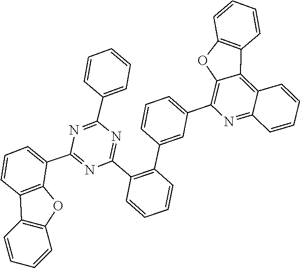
C1=CC=CC2=C1OC1=C(C3=CC=CC(C4=C(C5=NC(C6=CC=CC=C6)=NC(C6=CC=CC7=C6OC6=C7C=CC=C6)=N5)C=CC=C4)=C3)N=C3C(=C21)C=CC=C3
